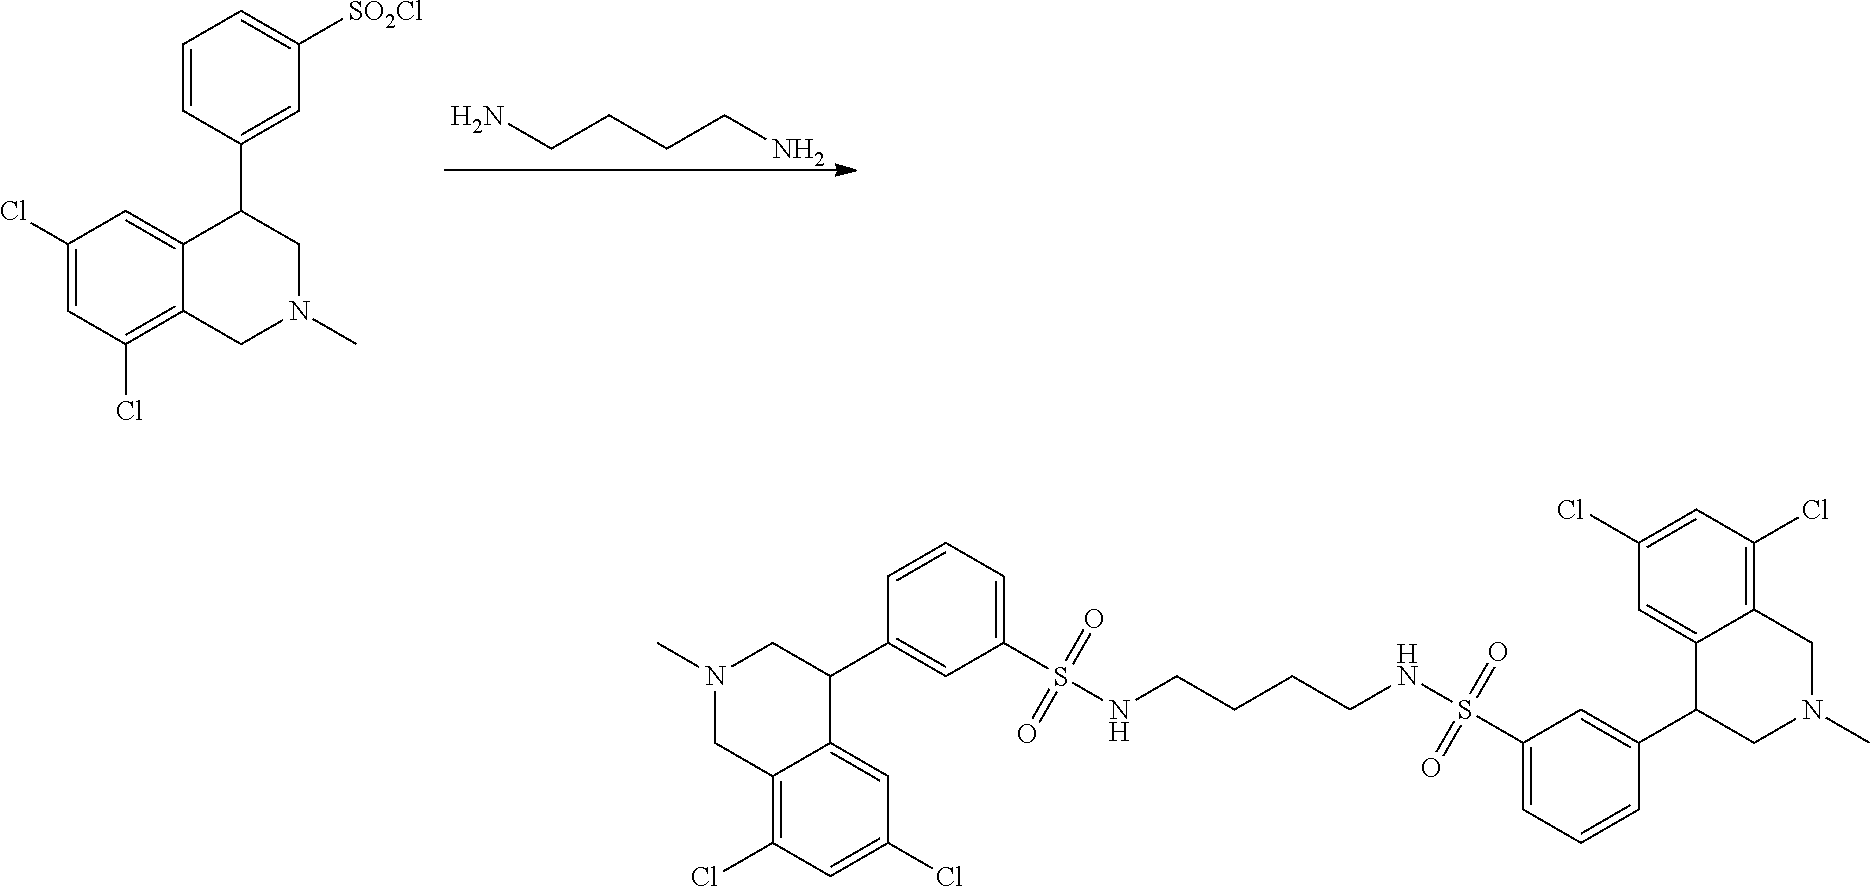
C(CCCN)N.C1(Cl)=CC(Cl)=C2C(=C1)C(C1=CC([SO2Cl])=CC=C1)CN(C)C2.N1(C)CC2=C(Cl)C=C(Cl)C=C2C(C2=CC(S(=O)(=O)NCCCCNS(=O)(=O)C3=CC=CC(C4CN(C)CC5=C(Cl)C=C(Cl)C=C45)=C3)=CC=C2)C1
